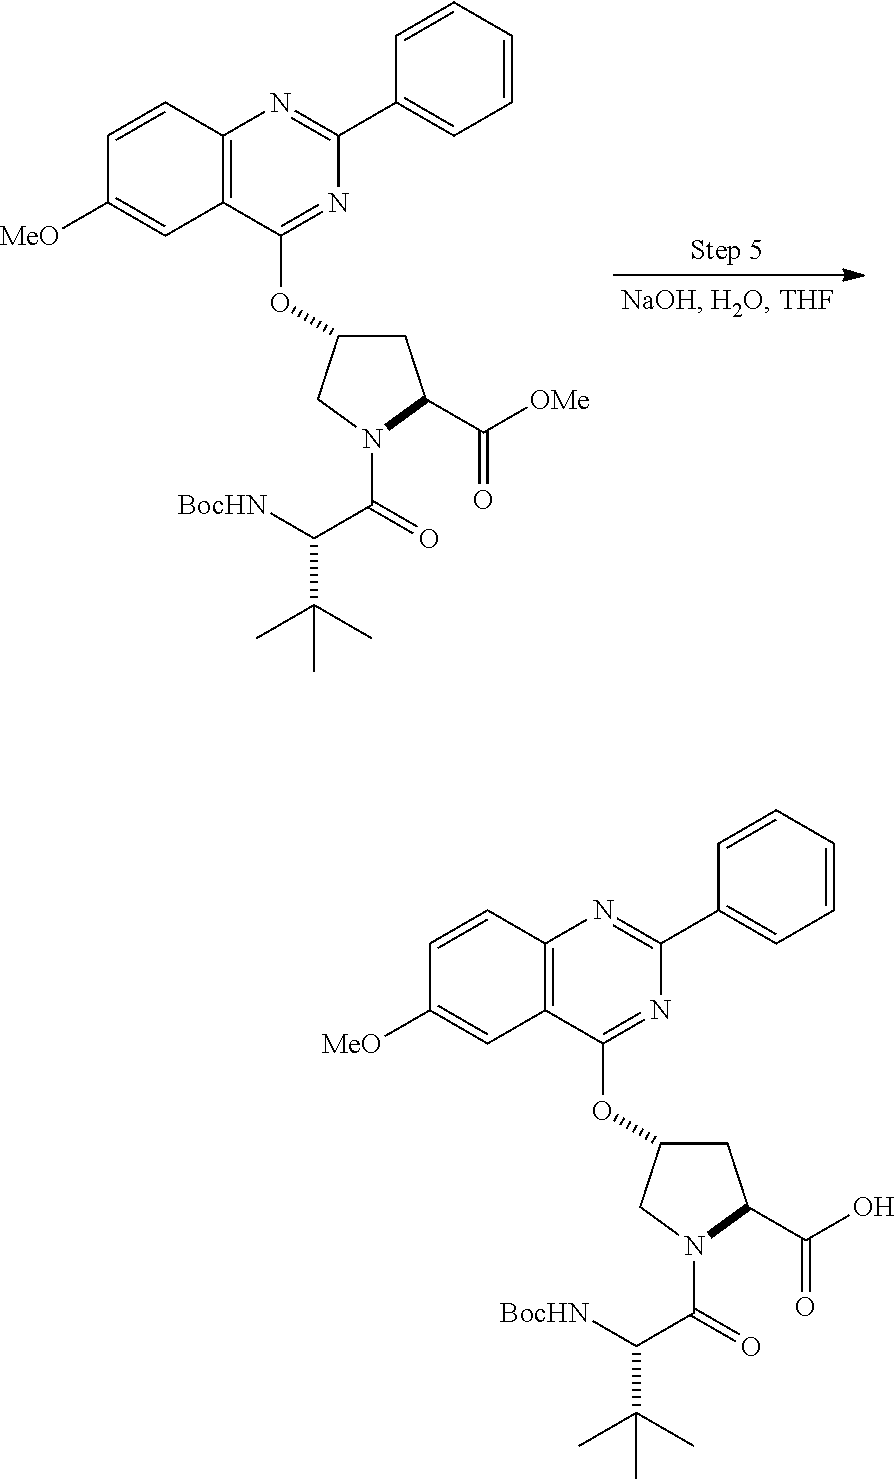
C1=CC2=C(C=C1[MeO])C(OC1CC(C(O)=O)N(C(=O)C([BocHN])C(C)(C)C)C1)=NC(C1=CC=CC=C1)=N2.C1=CC2=C(C=C1[MeO])C(OC1CC(C([OMe])=O)N(C(=O)C([BocHN])C(C)(C)C)C1)=NC(C1=CC=CC=C1)=N2
